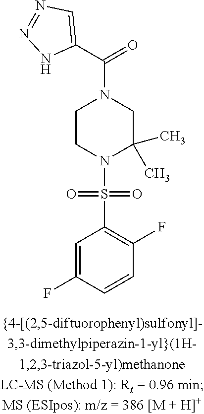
C1CN(S(=O)(=O)C2=C(F)C=CC(F)=C2)C(C)(C)CN1C(C1=CN=NN1)=O
